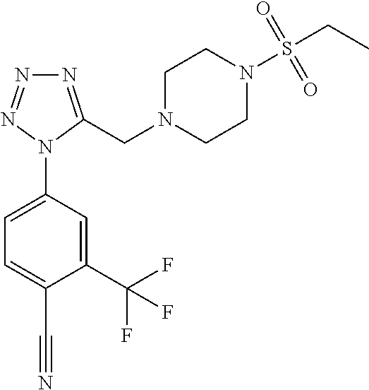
C1=C(N2C(CN3CCN(S(CC)(=O)=O)CC3)=NN=N2)C=C(C(F)(F)F)C(C#N)=C1
